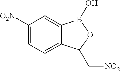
C1([O2N])=CC=C2C(=C1)B(O)OC2C[NO2]
